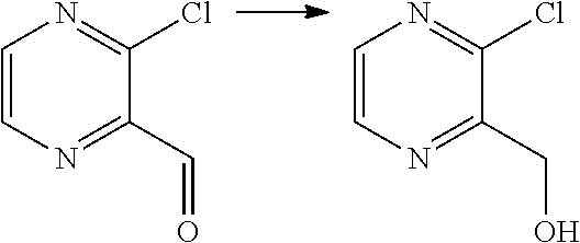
C1=CN=C(C=O)C(Cl)=N1.C1=CN=C(CO)C(Cl)=N1
